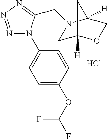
Cl.N1=NN=C(CN2CC3([H])OCC2([H])C3)N1C1=CC=C(OC(F)F)C=C1
